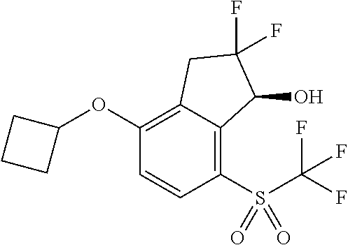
C1(OC2CCC2)=C2C(=C(S(=O)(=O)C(F)(F)F)C=C1)C(O)C(F)(F)C2
